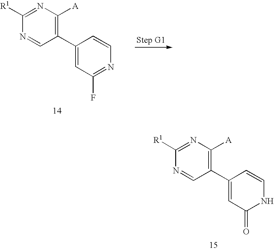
C1([R1])=NC([A])=C(C2=CC(=O)NC=C2)C=N1.C1([R1])=NC([A])=C(C2=CC(F)=NC=C2)C=N1
